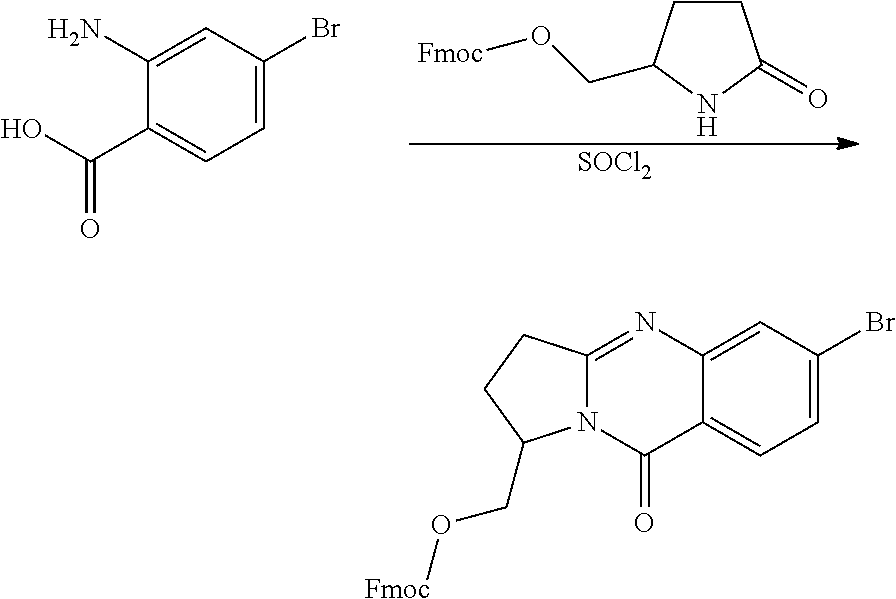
C1=C(Br)C=C(N)C(C(O)=O)=C1.[SOCl2].C1CC(CO[Fmoc])NC1=O.C12=CC(Br)=CC=C1C(=O)N1C(=N2)CCC1CO[Fmoc]
